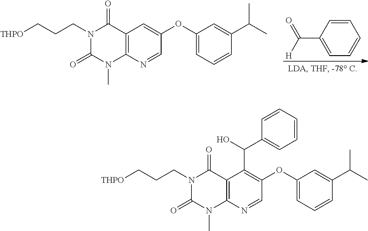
C12=C(N=CC(OC3=CC=CC(C(C)C)=C3)=C1)N(C)C(=O)N(CCC[THPO])C2=O.C1=CC(C([H])=O)=CC=C1.C12=C(N=CC(OC3=CC=CC(C(C)C)=C3)=C1C(C1=CC=CC=C1)O)N(C)C(=O)N(CCC[THPO])C2=O
